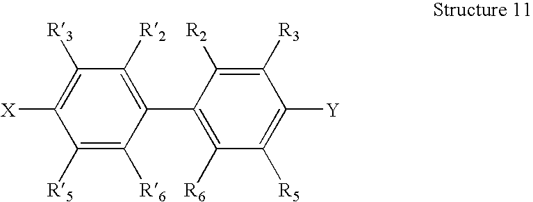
C1([R5])=C([R6])C(C2=C([R6])C([R5])=C([Y])C([R3])=C2[R2])=C([R2])C([R3])=C1[X]
